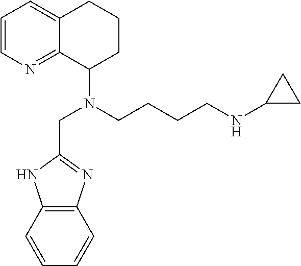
C1=CN=C2C(=C1)CCCC2N(CCCCNC1CC1)CC1=NC2=C(N1)C=CC=C2
